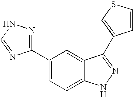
C1(C2=NNC=N2)=CC=C2C(=C1)C(C1=CSC=C1)=NN2
